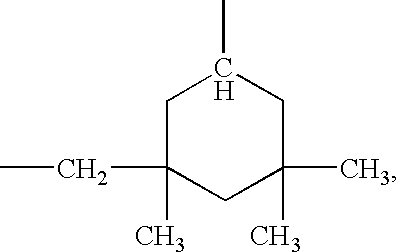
C1C(C)(CC)CC(C)(C)CC1C
